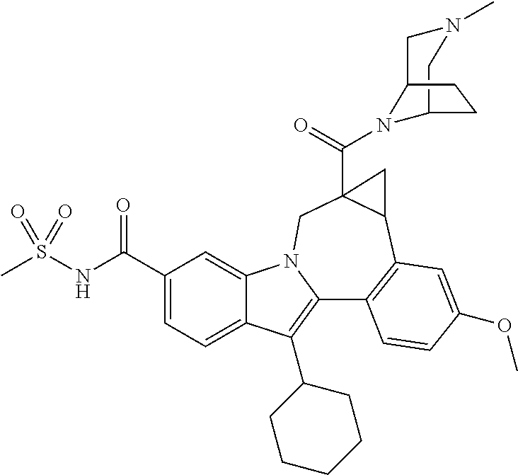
C1(C(NS(=O)(=O)C)=O)=CC=C2C(=C1)N1C(=C2C2CCCCC2)C2=C(C3C(C(=O)N4C5CN(C)CC4CC5)(C1)C3)C=C(OC)C=C2
